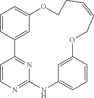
C1=CC2=CC(=C1)OCCC=CCOC1=CC(=CC=C1)NC1=NC=CC2=N1
